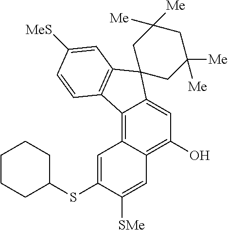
C12=C3C(=C(O)C=C1C1(C4=C2C=CC([MeS])=C4)CC([Me])([Me])CC([Me])([Me])C1)C=C([SMe])C(SC1CCCCC1)=C3
